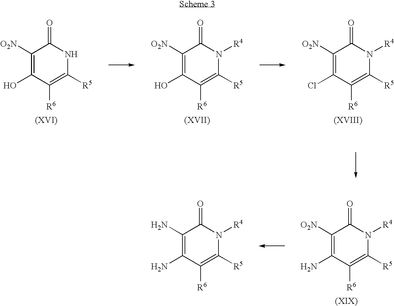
C1([O2N])=C(O)C([R6])=C([R5])N([R4])C1=O.C1([O2N])=C(O)C([R6])=C([R5])NC1=O.C1([O2N])=C(Cl)C([R6])=C([R5])N([R4])C1=O.C1(N)=C(N)C([R6])=C([R5])N([R4])C1=O.C1([O2N])=C(N)C([R6])=C([R5])N([R4])C1=O
